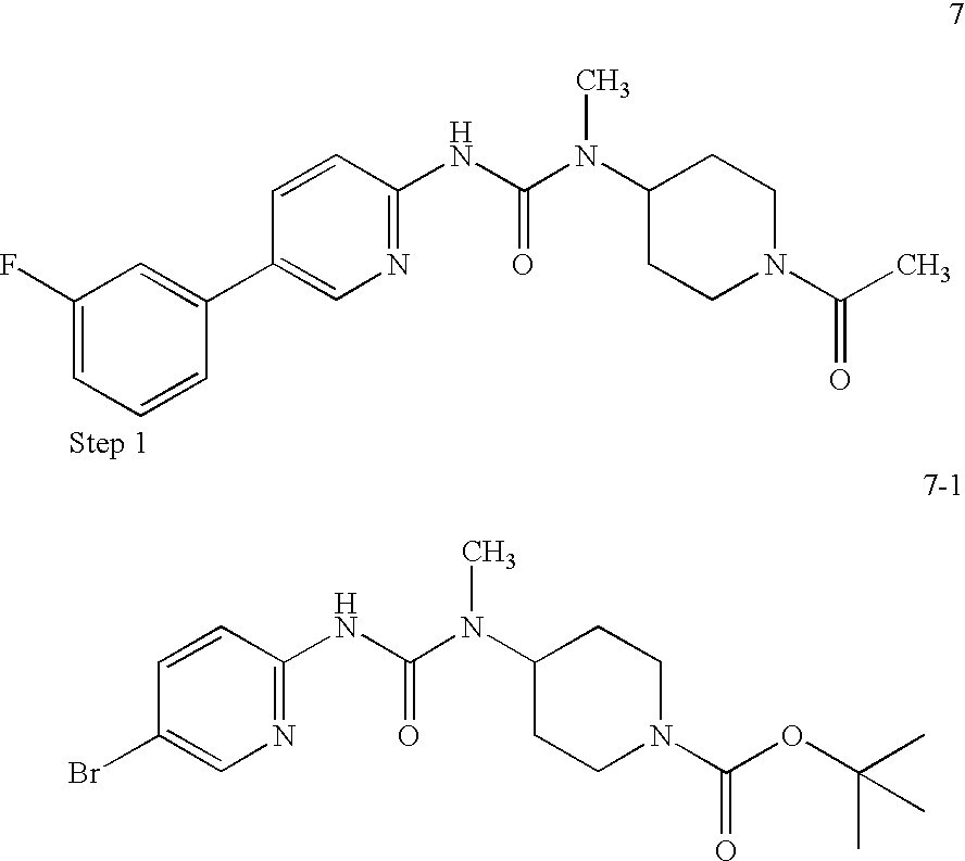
C1(Br)=CN=C(NC(N(C2CCN(C(=O)OC(C)(C)C)CC2)C)=O)C=C1.C1(C2=CC(F)=CC=C2)=CN=C(NC(N(C2CCN(C(=O)C)CC2)C)=O)C=C1
